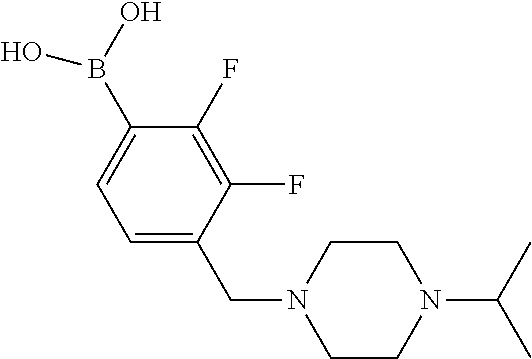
C1=C(CN2CCN(C(C)C)CC2)C(F)=C(F)C(B(O)O)=C1
